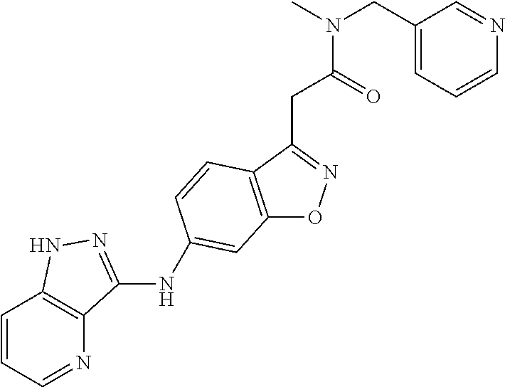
C12=C(C(CC(N(C)CC3=CC=CN=C3)=O)=NO1)C=CC(NC1=NNC3=C1N=CC=C3)=C2
